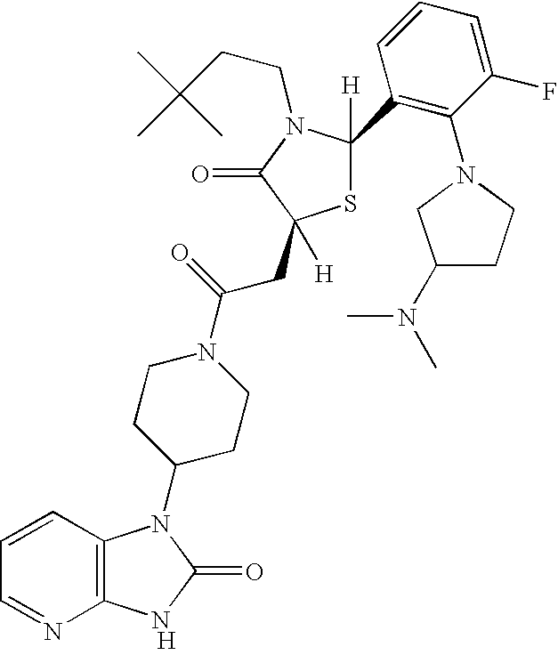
[H].C12=C(C=CC=N1)N(C1CCN(C(=O)CC3([H])SC(C4=C(N5CCC(N(C)C)C5)C(F)=CC=C4)([H])N(CCC(C)(C)C)C3=O)CC1)C(=O)N2
